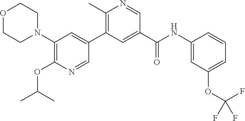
C1(N2CCOCC2)=C(OC(C)C)N=CC(C2=C(C)N=CC(C(NC3=CC(OC(F)(F)F)=CC=C3)=O)=C2)=C1
